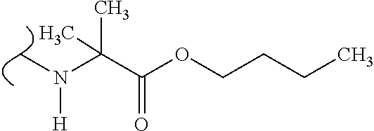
C(C(OCCCC)=O)(N([H])C)(C)C
